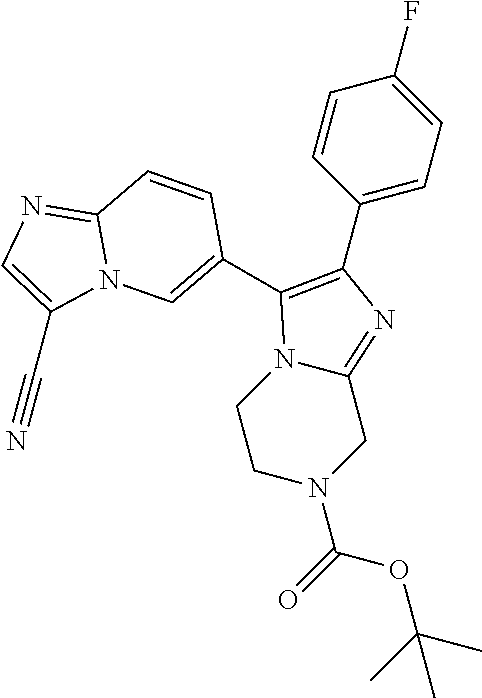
N1(C(=O)OC(C)(C)C)CC2=NC(C3=CC=C(F)C=C3)=C(C3=CN4C(=NC=C4C#N)C=C3)N2CC1
